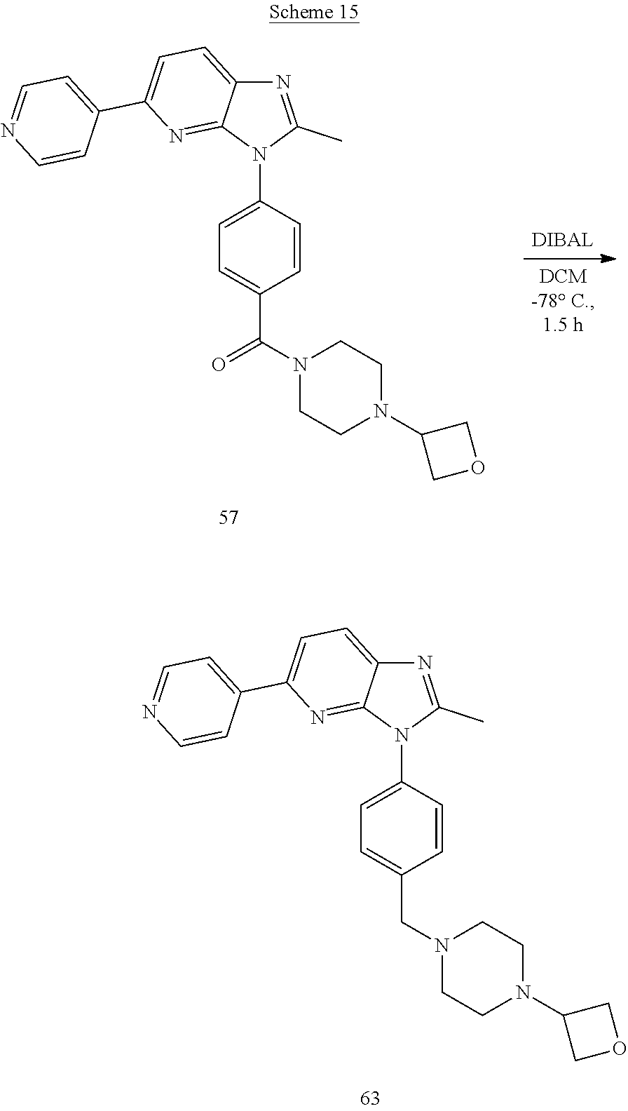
C1(N2C(C)=NC3=CC=C(C4=CC=NC=C4)N=C23)=CC=C(C(N2CCN(C3COC3)CC2)=O)C=C1.C1(N2C(C)=NC3=CC=C(C4=CC=NC=C4)N=C23)=CC=C(CN2CCN(C3COC3)CC2)C=C1
